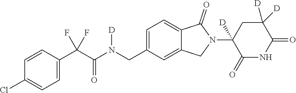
C1=CC(C(C(N(CC2=CC=C3C(=C2)CN(C2([D])C(=O)NC(=O)C([D])([D])C2)C3=O)[D])=O)(F)F)=CC=C1Cl
